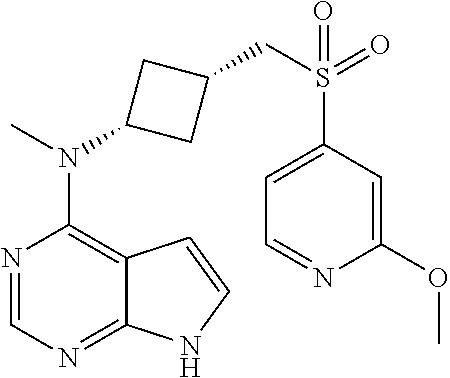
N1=CN=C2C(=C1N(C)C1CC(CS(C3=CC=NC(OC)=C3)(=O)=O)C1)C=CN2
